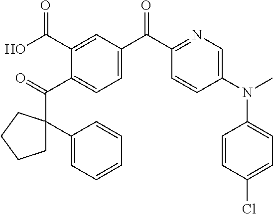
O=C(C1=CC=C(C(C2=NC=C(N(C)C3=CC=C(Cl)C=C3)C=C2)=O)C=C1C(O)=O)C1(C2=CC=CC=C2)CCCC1
